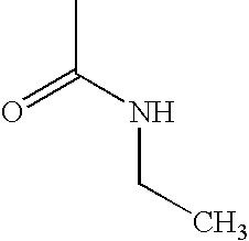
C(C)(NCC)=O
